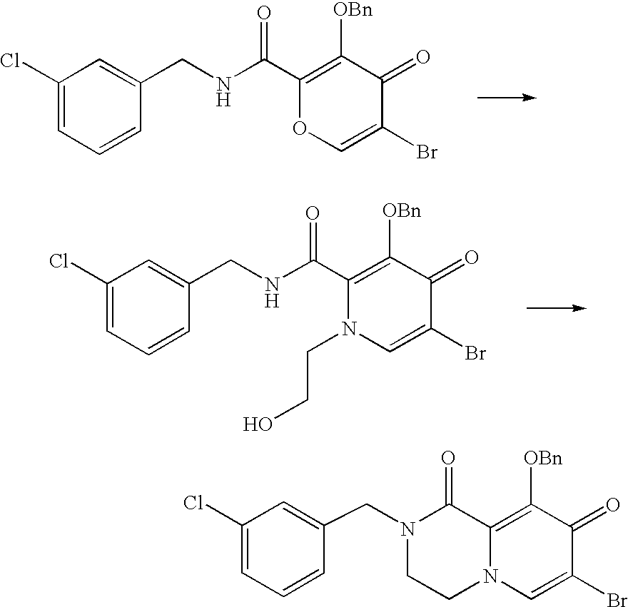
C12=C([OBn])C(=O)C(Br)=CN1CCN(CC1=CC(Cl)=CC=C1)C2=O.C1(C(NCC2=CC(Cl)=CC=C2)=O)=C([OBn])C(=O)C(Br)=CO1.C1(C(NCC2=CC(Cl)=CC=C2)=O)=C([OBn])C(=O)C(Br)=CN1CCO
